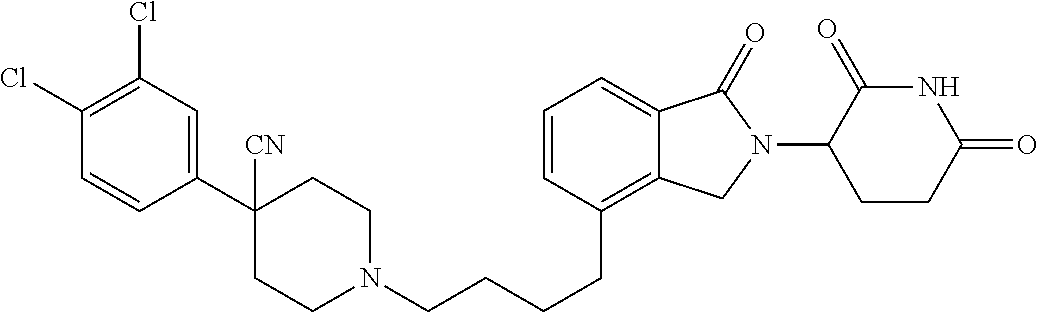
C1(C2=CC(Cl)=C(Cl)C=C2)([CN])CCN(CCCCC2=C3C(=CC=C2)C(=O)N(C2C(=O)NC(=O)CC2)C3)CC1
